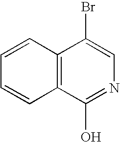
C12=C(C(O)=NC=C1Br)C=CC=C2
